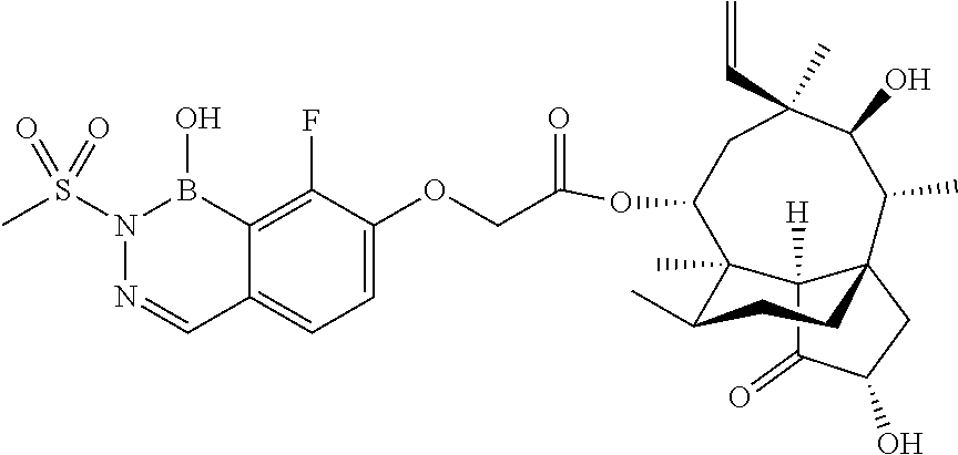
C12([H])C(=O)C(O)CC13CCC(C)C2(C)C(OC(COC1=CC=C2C(=C1F)B(O)N(S(C)(=O)=O)N=C2)=O)CC(C=C)(C)C(O)C3C
